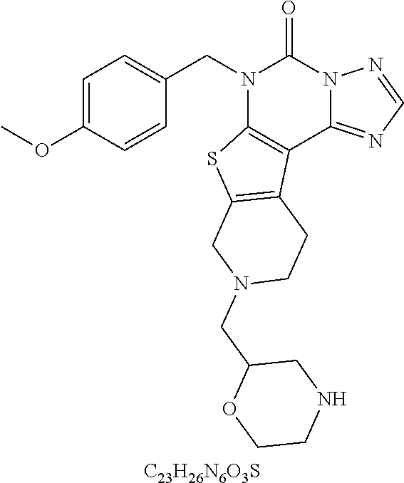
[C23H26N6O3S].C1=C(OC)C=CC(CN2C3=C(C4=NC=NN4C2=O)C2=C(S3)CN(CC3CNCCO3)CC2)=C1
